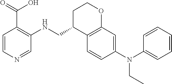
C1C(CNC2=C(C(=O)O)C=CN=C2)C2=C(OC1)C=C(N(C1=CC=CC=C1)CC)C=C2
